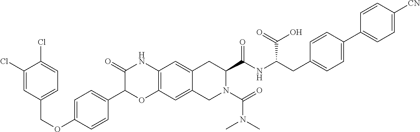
C1(Cl)=CC(COC2=CC=C(C3OC4=C(NC3=O)C=C3C(=C4)CN(C(=O)N(C)C)C(C(NC(CC4=CC=C(C5=CC=C([CN])C=C5)C=C4)C(=O)O)=O)C3)C=C2)=CC=C1Cl
